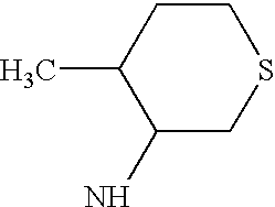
C1(N)CSCCC1C
